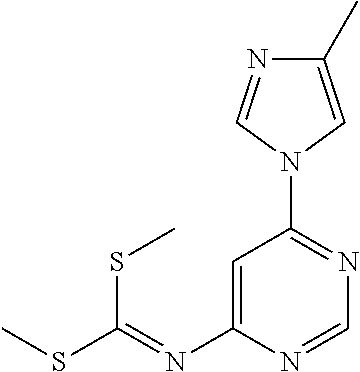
C1=C(N=C(SC)SC)N=CN=C1N1C=C(C)N=C1
